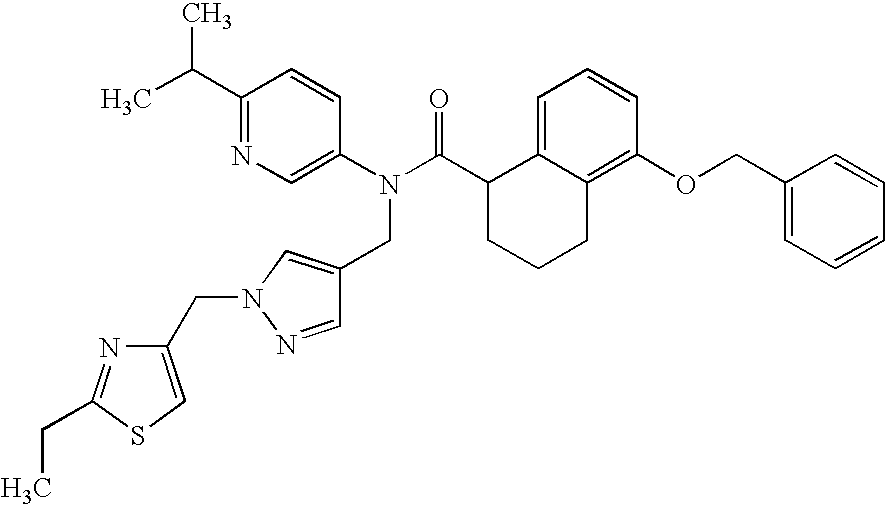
C1(C(C)C)=NC=C(N(C(C2CCCC3=C(OCC4=CC=CC=C4)C=CC=C23)=O)CC2=CN(CC3=CSC(CC)=N3)N=C2)C=C1
